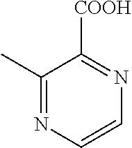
C1(C)=NC=CN=C1[COOH]
